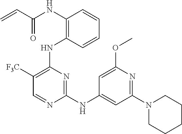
N(C1=C(NC2=C([F3C])C=NC(NC3=CC(N4CCCCC4)=NC(OC)=C3)=N2)C=CC=C1)C(C=C)=O
